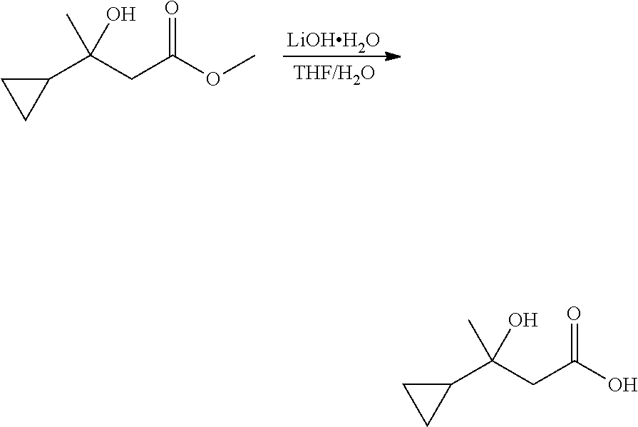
[LiOHH2O].C(CC(OC)=O)(C1CC1)(C)O.C(CC(O)=O)(C1CC1)(C)O
